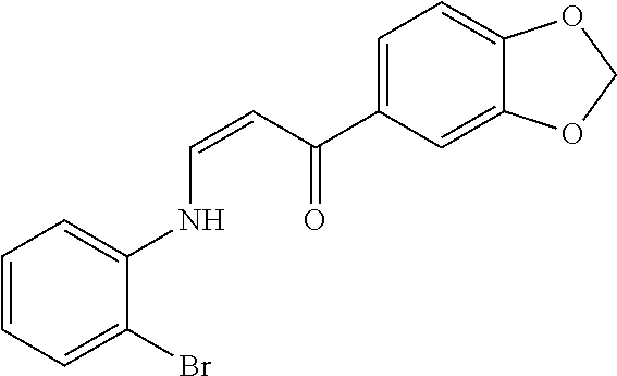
C1=CC=C(Br)C(NC=CC(=O)C2=CC=C3C(=C2)OCO3)=C1
